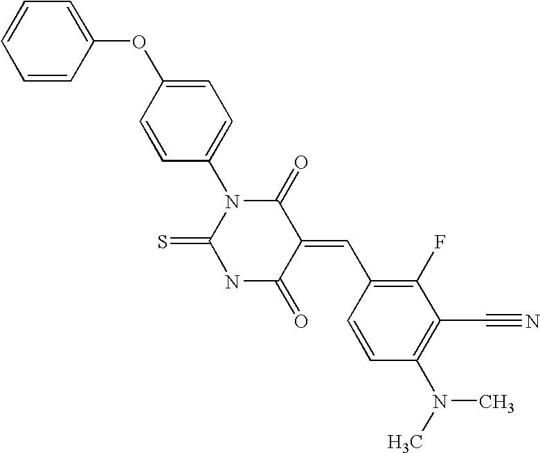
O=C1C(=CC2=C(F)C(C#N)=C(N(C)C)C=C2)C(=O)N(C2=CC=C(OC3=CC=CC=C3)C=C2)C(=S)N1
